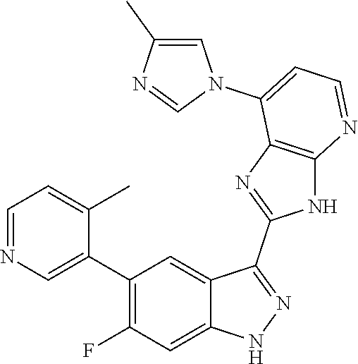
C1=NC=C(C2=C(F)C=C3C(=C2)C(C2=NC4=C(N2)N=CC=C4N2C=C(C)N=C2)=NN3)C(C)=C1
